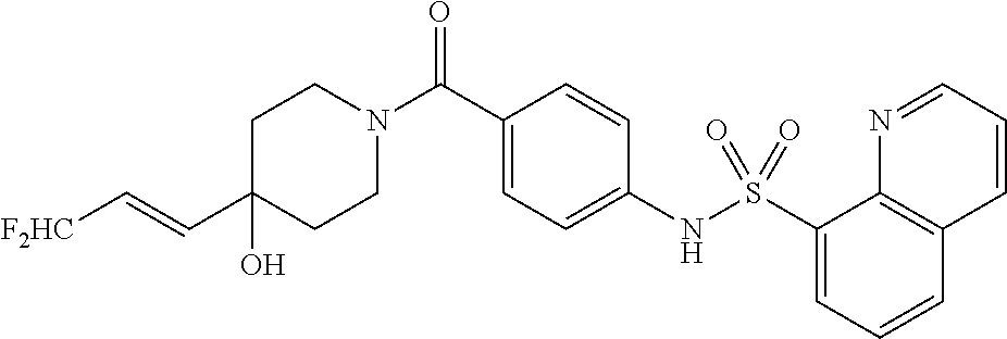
C1(O)(C=C[F2HC])CCN(C(C2=CC=C(NS(C3=CC=CC4=C3N=CC=C4)(=O)=O)C=C2)=O)CC1
